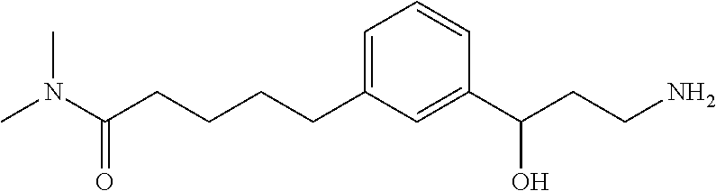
C1=C(CCCCC(N(C)C)=O)C=C(C(CCN)O)C=C1
